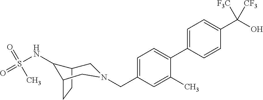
C1=C(C2=CC=C(CN3CC4CCC(C4NS(=O)(=O)C)C3)C=C2C)C=CC(C(O)([F3C])[CF3])=C1
